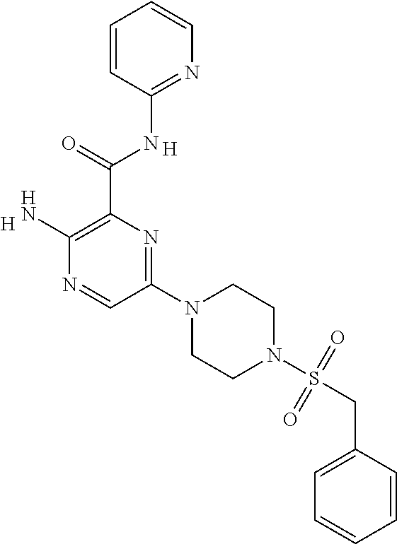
C1=CC(NC(C2=C(N)N=CC(N3CCN(S(CC4=CC=CC=C4)(=O)=O)CC3)=N2)=O)=NC=C1.[H].[H]
